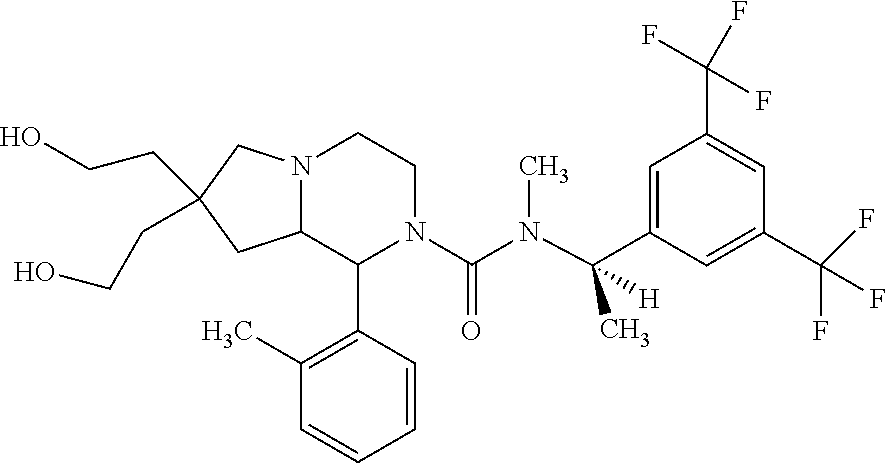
N12C(C(C3=C(C)C=CC=C3)N(C(N(C)C(C3=CC(C(F)(F)F)=CC(C(F)(F)F)=C3)(C)[H])=O)CC1)CC(CCO)(CCO)C2
